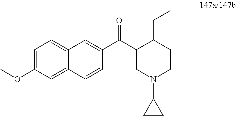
C1=C(OC)C=C2C(=C1)C=C(C(C1CN(C3CC3)CCC1CC)=O)C=C2
